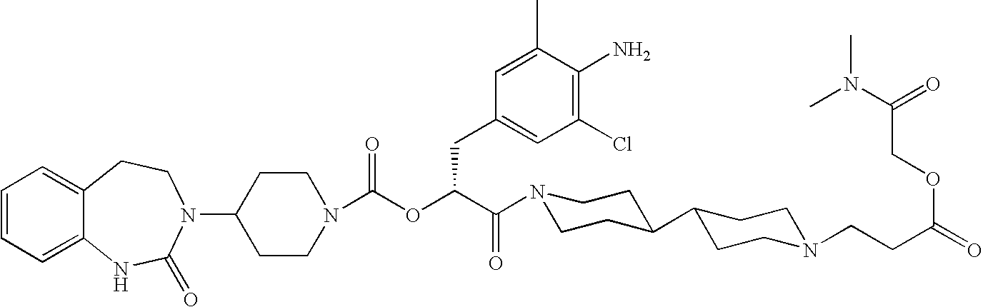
C1(N2C(=O)NC3=CC=CC=C3CC2)CCN(C(OC(C(=O)N2CCC(C3CCN(CCC(=O)OCC(N(C)C)=O)CC3)CC2)CC2=CC(Cl)=C(N)C(C)=C2)=O)CC1
